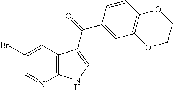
C12=C(C=C(Br)C=N1)C(C(=O)C1=CC3=C(C=C1)OCCO3)=CN2
